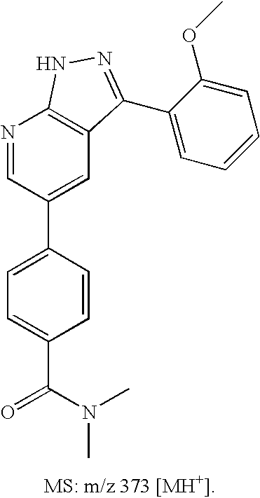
N1=CC(C2=CC=C(C(=O)N(C)C)C=C2)=CC2=C1NN=C2C1=CC=CC=C1OC
